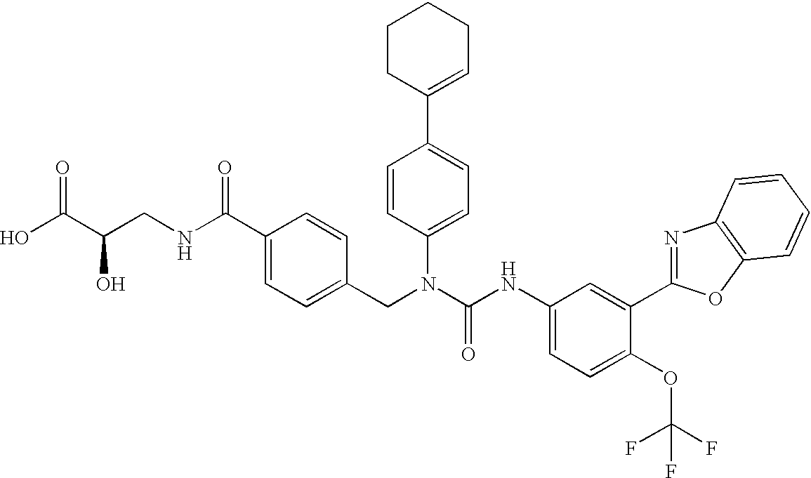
OC(C(CNC(C1=CC=C(CN(C(NC2=CC=C(OC(F)(F)F)C(C3=NC4=C(O3)C=CC=C4)=C2)=O)C2=CC=C(C3=CCCCC3)C=C2)C=C1)=O)O)=O
